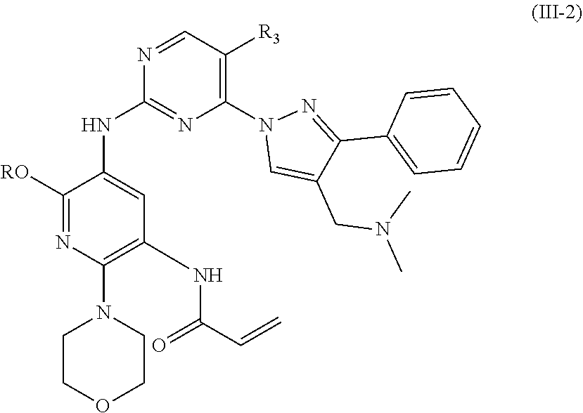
C1([RO])=NC(N2CCOCC2)=C(NC(=O)C=C)C=C1NC1=NC(N2C=C(CN(C)C)C(C3=CC=CC=C3)=N2)=C([R3])C=N1
